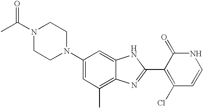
C1(N2CCN(C(C)=O)CC2)=CC(C)=C2C(=C1)NC(C1=C(Cl)C=CNC1=O)=N2
